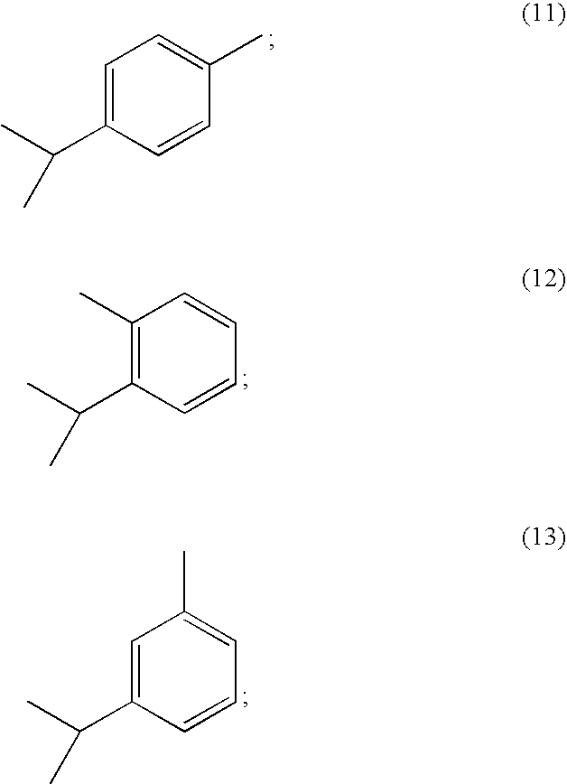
C1=C(C(C)C)C=CC(C)=C1.C1(C)=C(C(C)C)C=CC=C1.C1=C(C(C)C)C=CC=C1C
